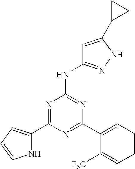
N1=C(C2=CC=CC=C2[F3C])N=C(NC2=NNC(C3CC3)=C2)N=C1C1=CC=CN1
